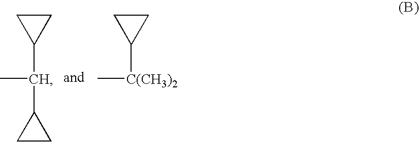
C1(C(C)C2CC2)CC1.C1([C(CH3)2]C)CC1
